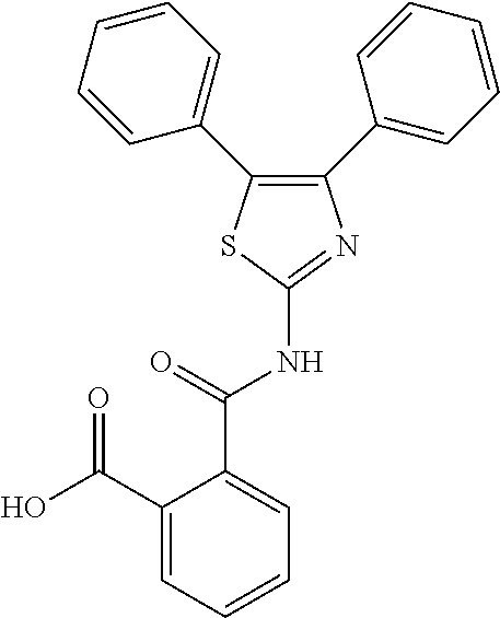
C1(C(O)=O)=CC=CC=C1C(=O)NC1=NC(C2=CC=CC=C2)=C(C2=CC=CC=C2)S1
